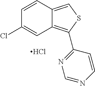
Cl.C1=CC2=CSC(C3=NC=NC=C3)=C2C=C1Cl
